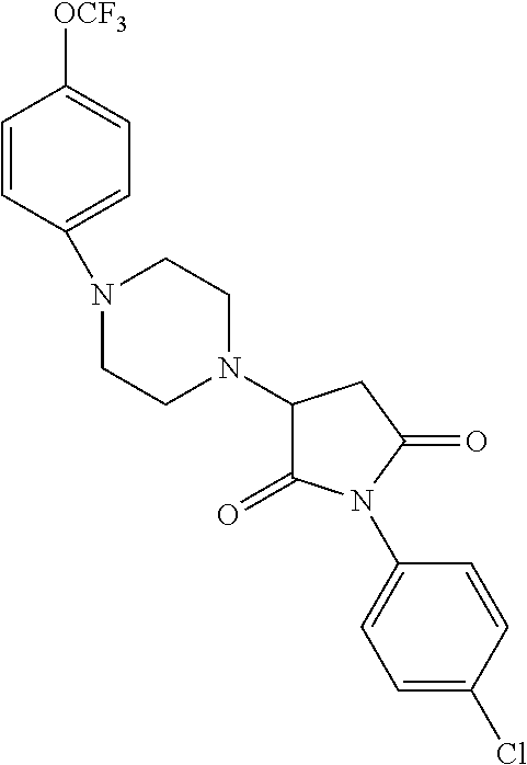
C1(N2CCN(C3=CC=C([OCF3])C=C3)CC2)C(=O)N(C2=CC=C(Cl)C=C2)C(=O)C1
